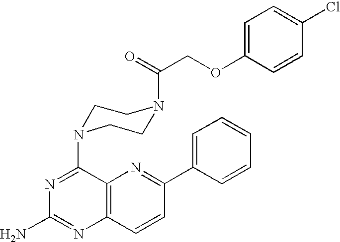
C1=C(OCC(=O)N2CCN(C3=NC(N)=NC4=C3N=C(C3=CC=CC=C3)C=C4)CC2)C=CC(Cl)=C1
